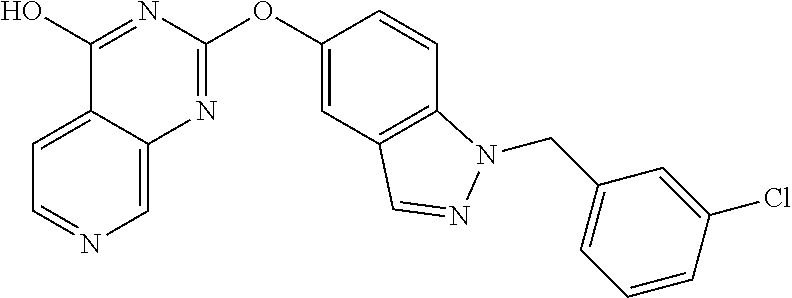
C1=C2C(=CN=C1)N=C(OC1=CC3=C(C=C1)N(CC1=CC=CC(Cl)=C1)N=C3)N=C2O
